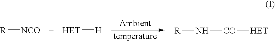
[R][NCO].[HET][H].[R]N[CO][HET]
